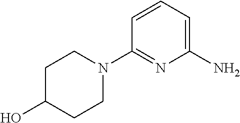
C1(N)=CC=CC(N2CCC(O)CC2)=N1
